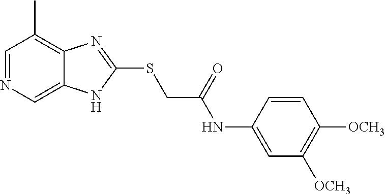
C1=NC=C2C(=C1C)N=C(SCC(NC1=CC([OCH3])=C([OCH3])C=C1)=O)N2
